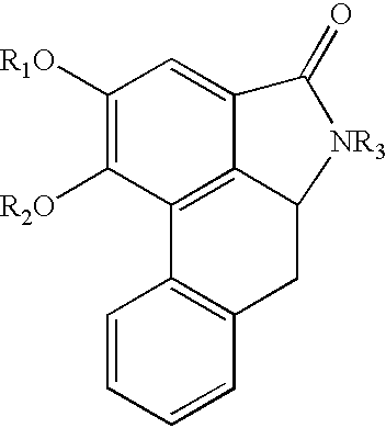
C1([R1O])=C([R2O])C2=C3C(=C1)C(=O)[NR3]C3CC1=C2C=CC=C1
